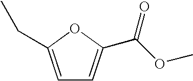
C1=C(CC)OC(C(OC)=O)=C1
